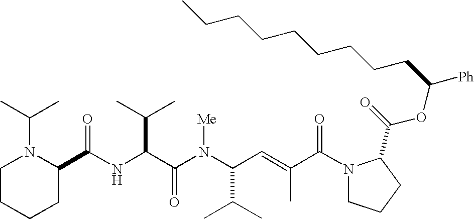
N(C(C(N(C(C(C)C)C=C(C)C(N1CCCC1C(=O)OC(CCCCCCCCC)[Ph])=O)[Me])=O)C(C)C)C(=O)C1N(C(C)C)CCCC1
